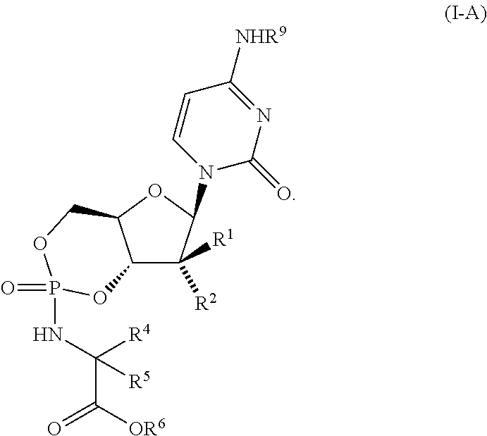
C12C([R1])([R2])C(N3C(=O)N=C([NHR9])C=C3)OC1COP(=O)(NC(C([OR6])=O)([R4])[R5])O2
